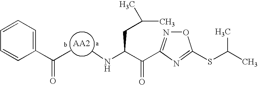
O1N=C(C(C(NC)CC(C)C)=O)N=C1SC(C)C.CC(C1=CC=CC=C1)=O
